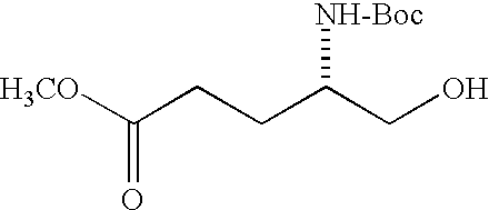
[H3CO]C(CCC(CO)[NH-Boc])=O
